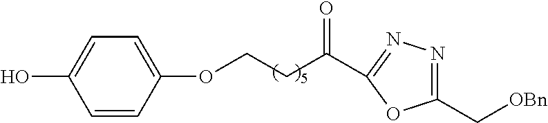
C1=CC(OCCC(=O)C2=NN=C(C[OBn])O2)=CC=C1O
